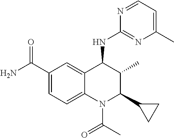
C1(C(N)=O)=CC=C2C(=C1)C(NC1=NC(C)=CC=N1)C(C)C(C1CC1)N2C(C)=O
